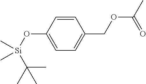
C1(COC(C)=O)=CC=C(O[Si](C(C)(C)C)(C)C)C=C1
